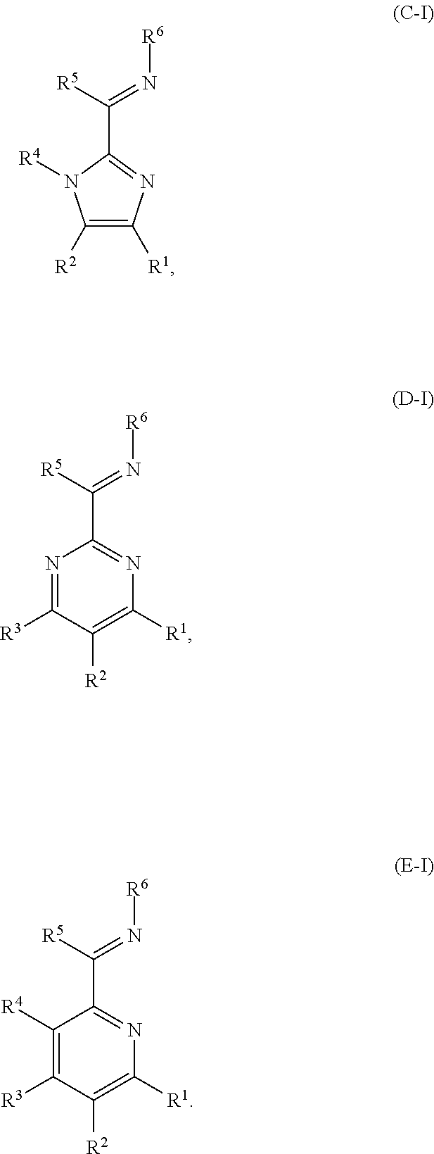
C1([R2])=C([R1])N=C(C(=N[R6])[R5])N1[R4].C1(C(=N[R6])[R5])=NC([R1])=C([R2])C([R3])=N1.C1(C(=N[R6])[R5])=NC([R1])=C([R2])C([R3])=C1[R4]
